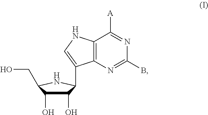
C12=C(N=C(B)N=C1[A])C(C1C(O)C(O)C(CO)N1)=CN2
